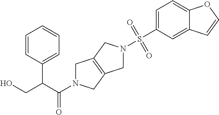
C1N(C(C(CO)C2=CC=CC=C2)=O)CC2=C1CN(S(C1=CC=C3C(=C1)C=CO3)(=O)=O)C2
